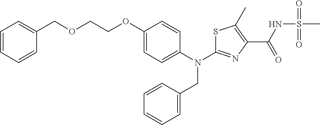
C1(OCCOCC2=CC=CC=C2)=CC=C(N(C2=NC(C(NS(C)(=O)=O)=O)=C(C)S2)CC2=CC=CC=C2)C=C1
